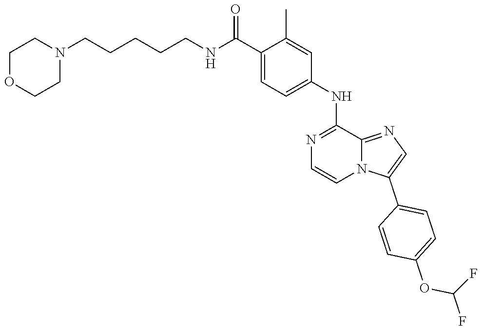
C1=C(C(NCCCCCN2CCOCC2)=O)C(C)=CC(NC2=NC=CN3C2=NC=C3C2=CC=C(OC(F)F)C=C2)=C1
